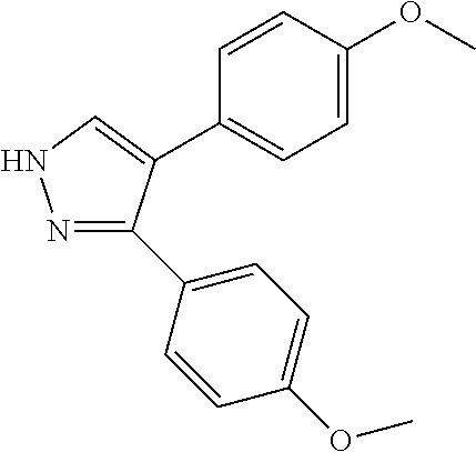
N1=C(C2=CC=C(OC)C=C2)C(C2=CC=C(OC)C=C2)=CN1
